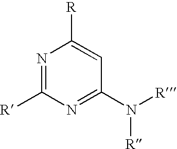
N1=C([R])N=C(N([R])[R])C=C1[R]
